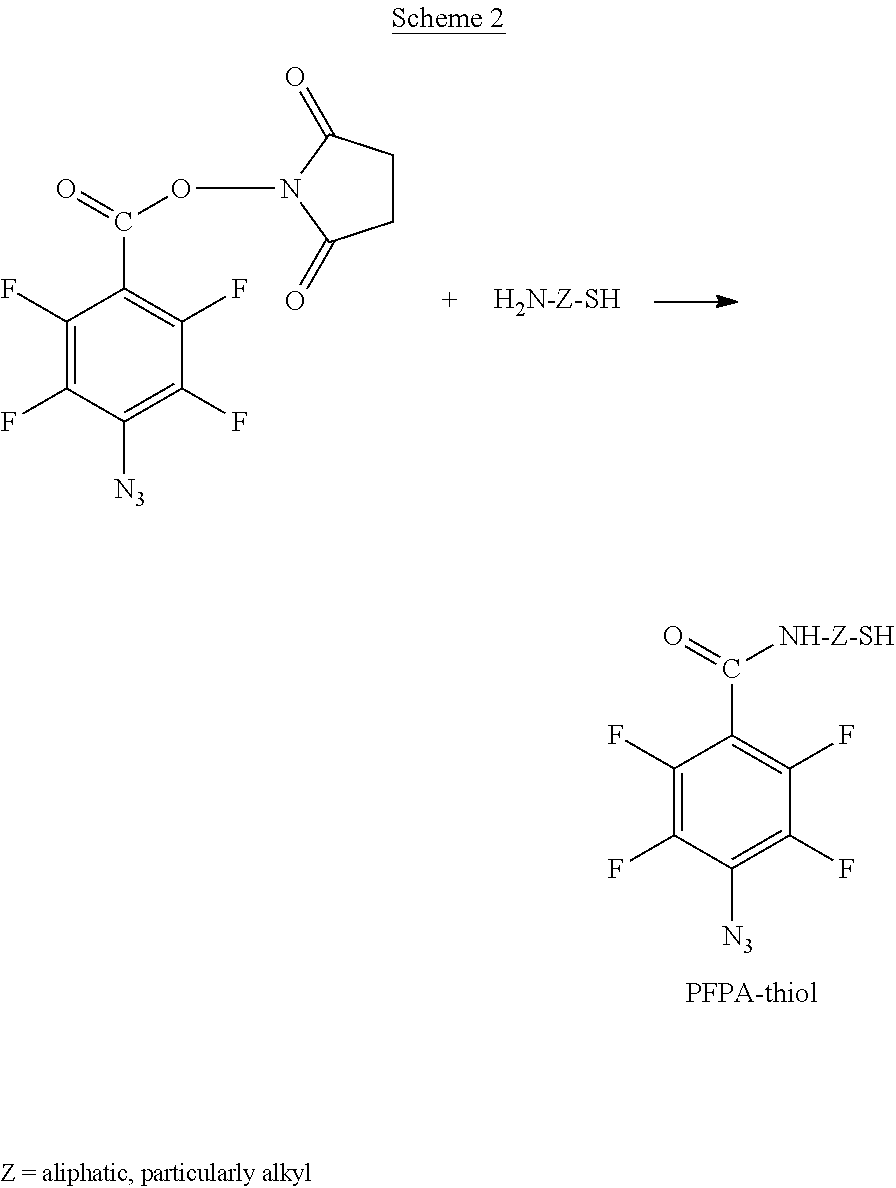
[H2N-Z-SH].C1(F)=C(F)C([N3])=C(F)C(F)=C1C(=O)ON1C(=O)CCC1=O.C1(F)=C(F)C([N3])=C(F)C(F)=C1C(=O)[NH-Z-SH]
